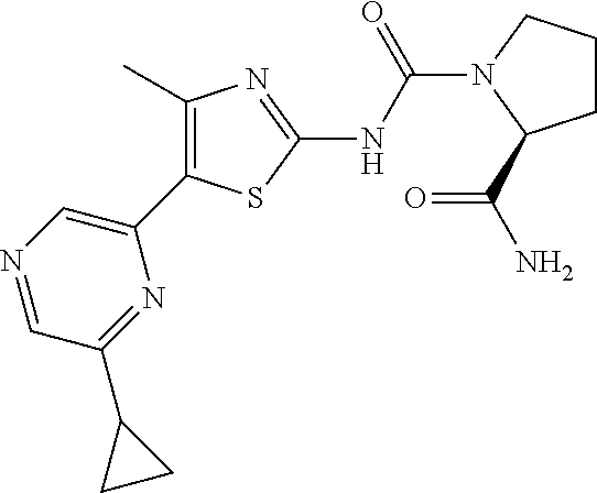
N1=CC(C2CC2)=NC(C2=C(C)N=C(NC(=O)N3CCCC3C(=O)N)S2)=C1
